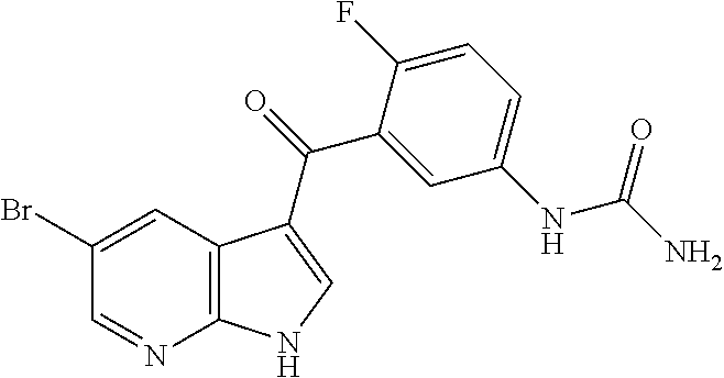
C1(Br)=CC2=C(N=C1)NC=C2C(C1=CC(NC(=O)N)=CC=C1F)=O
